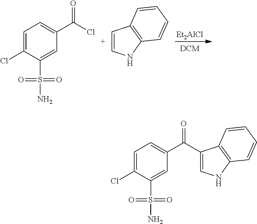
C1=C(Cl)C(S(=O)(=O)N)=CC(C(Cl)=O)=C1.C1=CNC2=C1C=CC=C2.[Et2AlCl].C1=C(Cl)C(S(=O)(=O)N)=CC(C(C2=CNC3=C2C=CC=C3)=O)=C1
